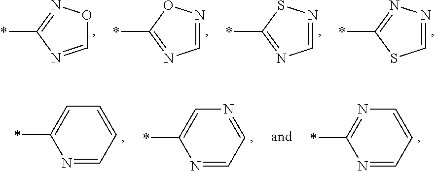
*C1=NOC=N1.*C1=NC=NO1.*C1=NC=NS1.*C1=NN=CS1.N1=CC=CN=C1*.N1=CC=NC=C1*.N1=CC=CC=C1*
